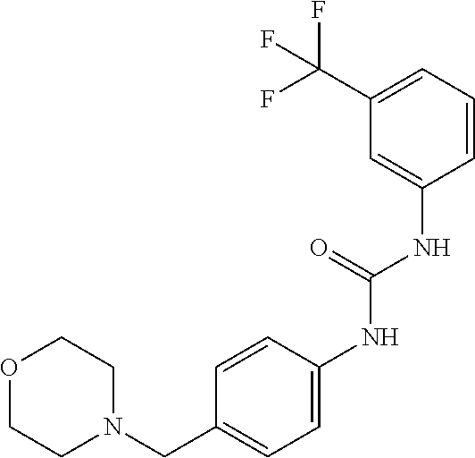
C1=CC=C(C(F)(F)F)C=C1NC(NC1=CC=C(CN2CCOCC2)C=C1)=O
